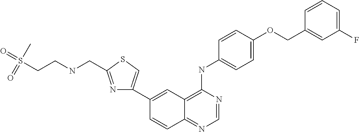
N1=C(CNCCS(C)(=O)=O)SC=C1C1=CC2=C(NC3=CC=C(OCC4=CC(F)=CC=C4)C=C3)N=CN=C2C=C1
